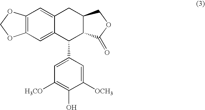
C12=C(C=C3C(=C1)CC1C(C3C3=CC([H3CO])=C(O)C([OCH3])=C3)C(=O)OC1)OCO2
